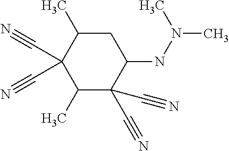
C1(C)C(C#N)(C#N)C(NN(C)C)CC(C)C1(C#N)C#N
